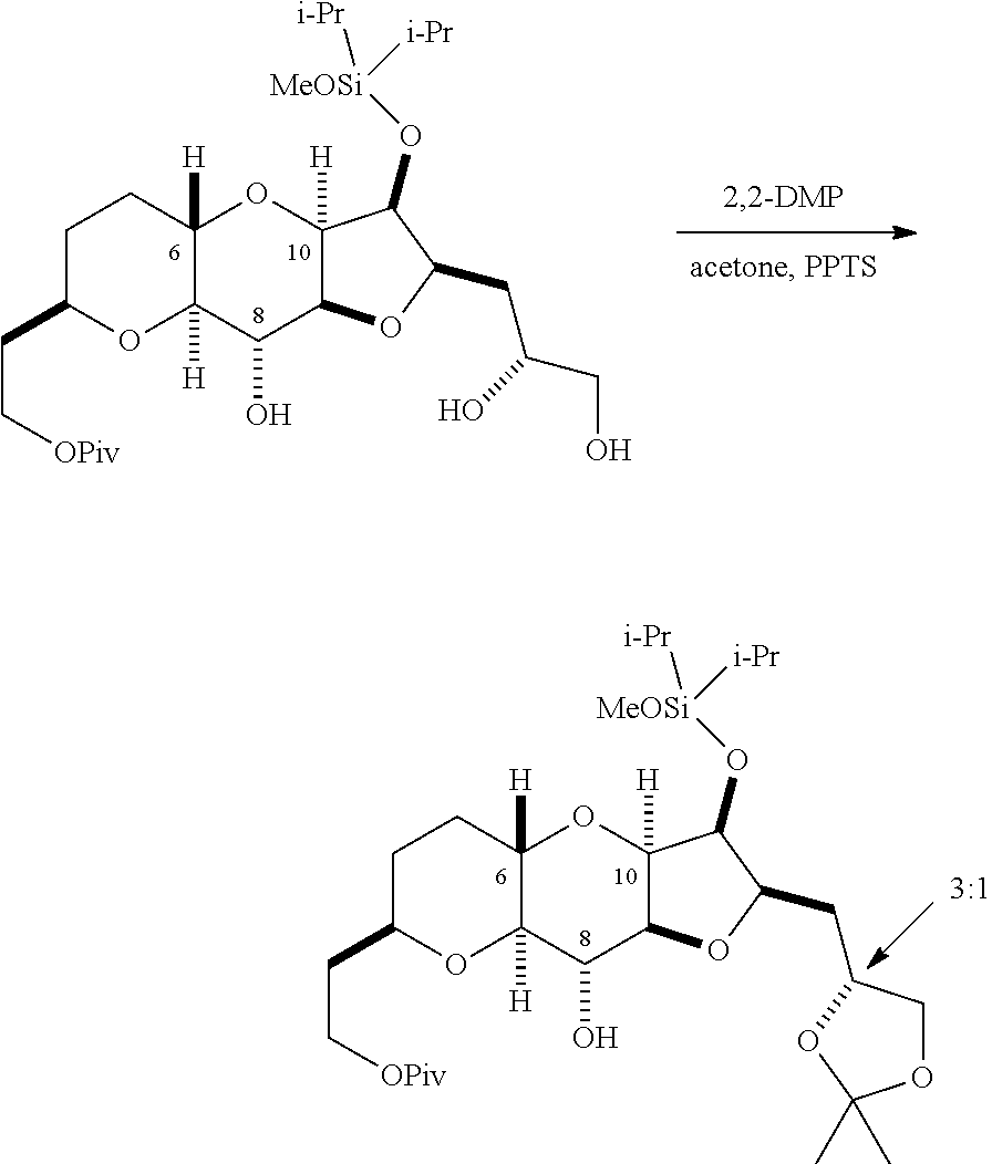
C(CC1OC2([H])C([H])(CC1)OC1([H])C(C2O)OC(CC2COC(C)(C)O2)C1O[MeOSi]([i-Pr])[i-Pr])[OPiv].C(CC1OC2([H])C([H])(CC1)OC1([H])C(C2O)OC(CC(O)CO)C1O[MeOSi]([i-Pr])[i-Pr])[OPiv]
